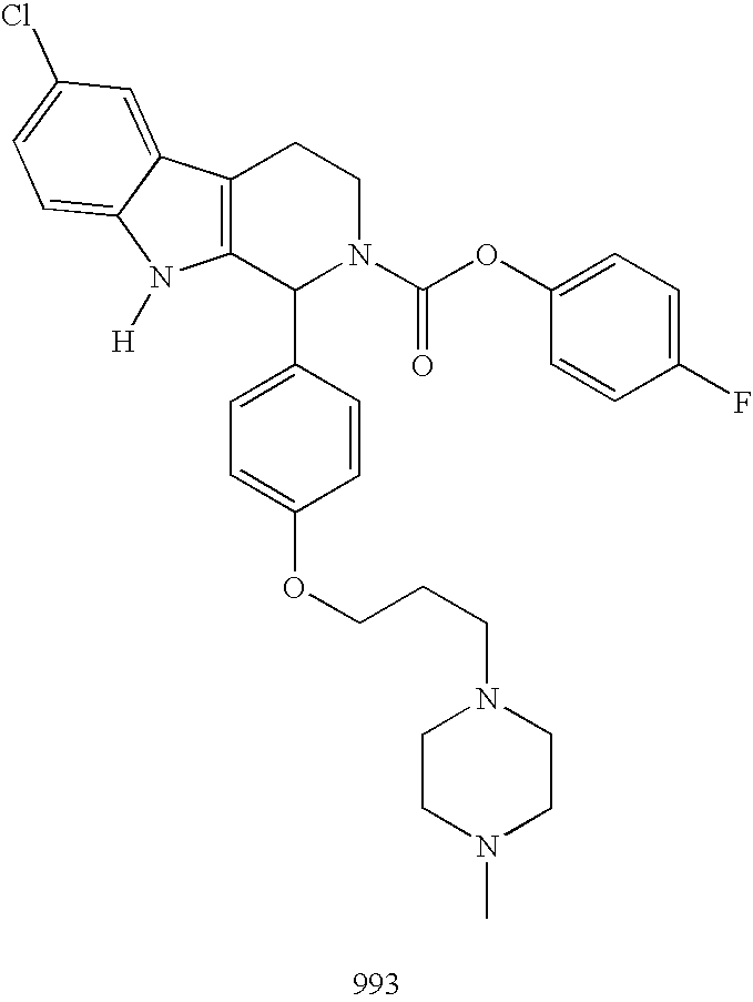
C12=C(C(C3=CC=C(OCCCN4CCN(C)CC4)C=C3)N(C(OC3=CC=C(F)C=C3)=O)CC1)N([H])C1=CC=C(Cl)C=C21
